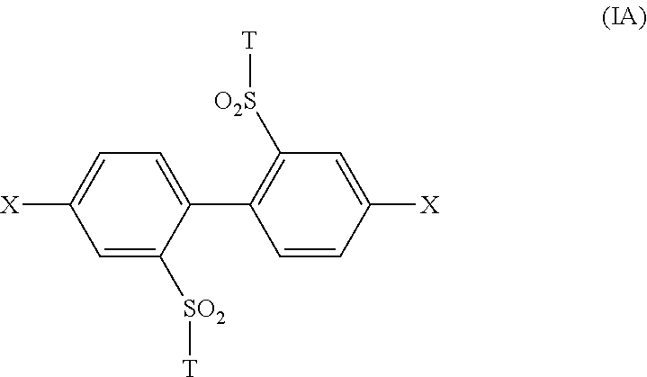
C1=C([SO2][T])C(C2=C([O2S][T])C=C([X])C=C2)=CC=C1[X]
